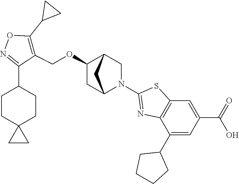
C1(OCC2=C(C3CC3)ON=C2C2CCC3(CC2)CC3)CC2N(C3=NC4=C(S3)C=C(C(=O)O)C=C4C3CCCC3)CC1C2
